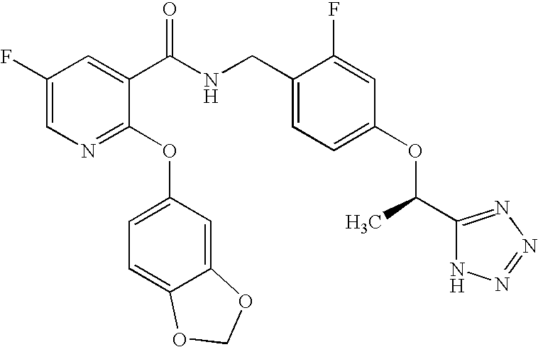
C1(F)=CN=C(OC2=CC=C3C(=C2)OCO3)C(C(NCC2=CC=C(OC(C)C3=NN=NN3)C=C2F)=O)=C1
